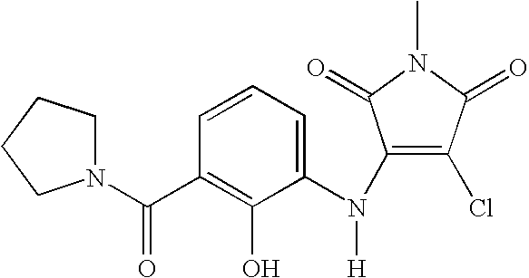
C1=CC=C(N(C2=C(Cl)C(=O)N(C)C2=O)[H])C(O)=C1C(N1CCCC1)=O
